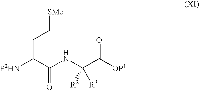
C(C(C([H N]C(C([OP1])=O)([R2])[R3])=O)[P2HN])C[SMe]
